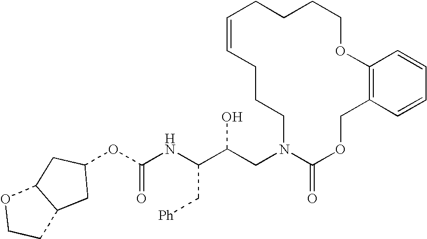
C(NC(C(CN1C(=O)OCC2=C(C=CC=C2)OCCCCC=CCCC1)O)C[Ph])(=O)OC1CC2C(C1)OCC2
